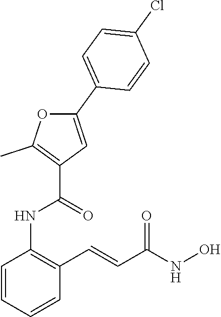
C1=CC=CC(C=CC(NO)=O)=C1NC(=O)C1=C(C)OC(C2=CC=C(Cl)C=C2)=C1
